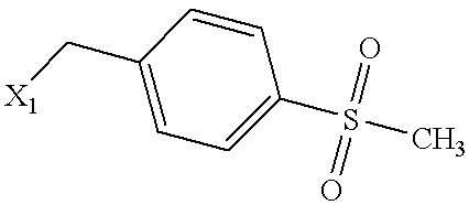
C1=C(C[X1])C=CC(S(C)(=O)=O)=C1
